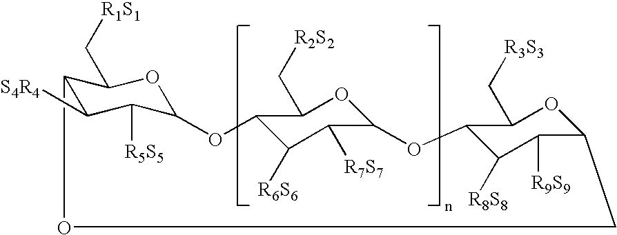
C12C(C[R1S1])OC(C([R5S5])C1[S4R4])OC1C([R6S6])C([R7S7])C(OC1C[R2S2])OC1C(C[R3S3])OC(C([R9S9])C1[R8S8])CO2
